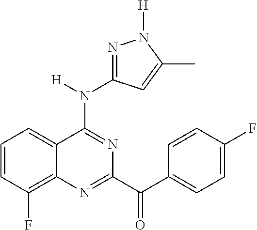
C1=CC(F)=C2C(=C1)C(N(C1=NN([H])C(C)=C1)[H])=NC(C(C1=CC=C(F)C=C1)=O)=N2
